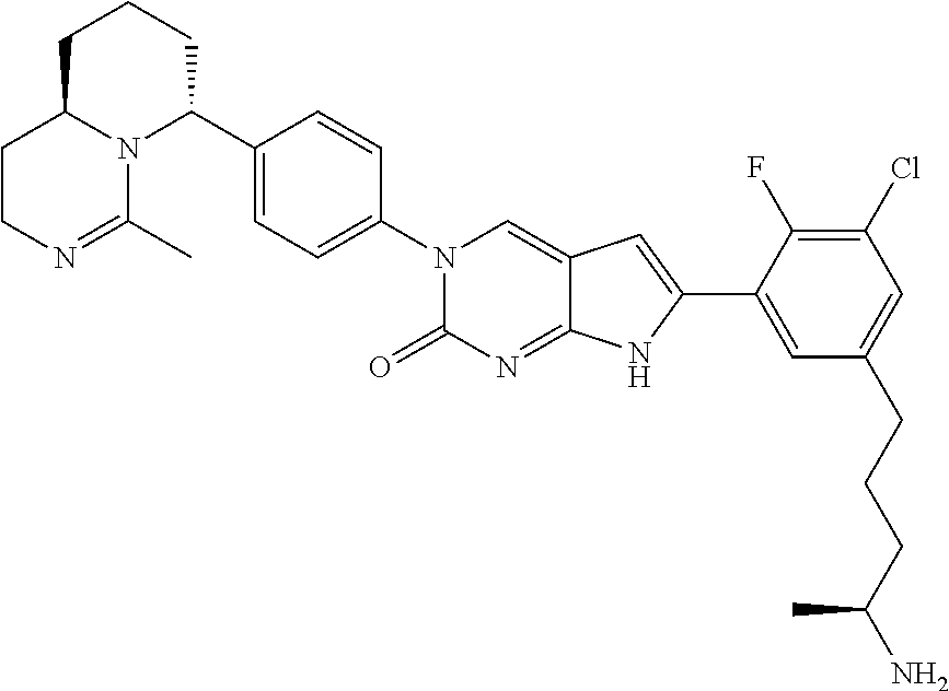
C1(C2=CC=C(N3C(=O)N=C4C(=C3)C=C(C3=CC(CCCC(N)C)=CC(Cl)=C3F)N4)C=C2)N2C(CCC1)CCN=C2C
